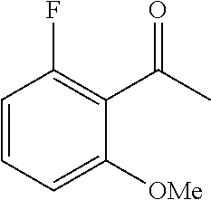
C1=CC=C([OMe])C(C(=O)C)=C1F
